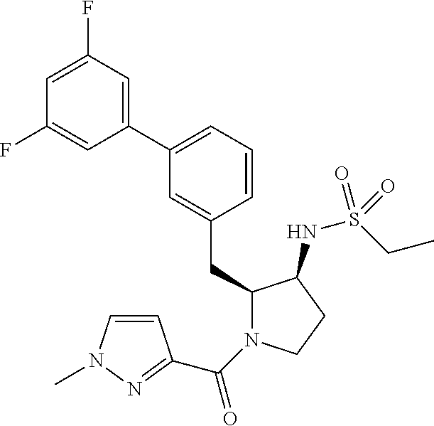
C1(CC2=CC(C3=CC(F)=CC(F)=C3)=CC=C2)N(C(=O)C2=NN(C)C=C2)CCC1NS(CC)(=O)=O
